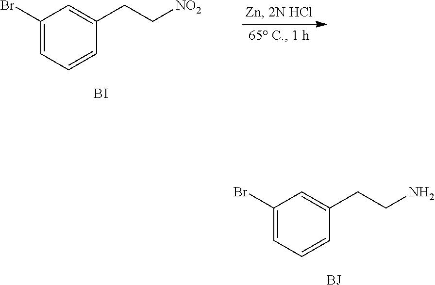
BrC1=CC=CC(CCN)=C1.[BJ].BrC1=CC=CC(CC[NO2])=C1.[BI]
